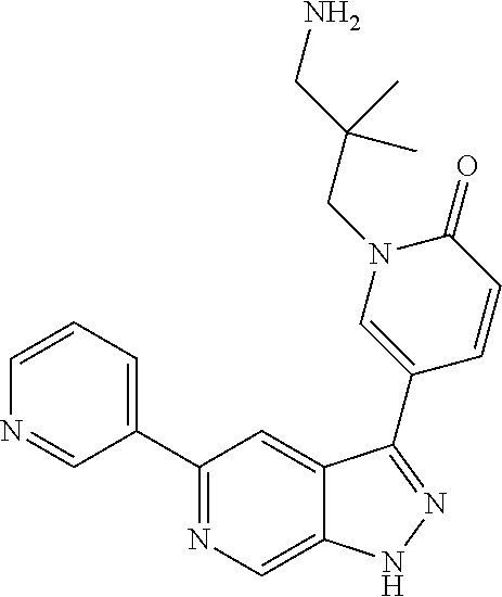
C1(C2=CC=CN=C2)=NC=C2C(=C1)C(C1=CN(CC(CN)(C)C)C(=O)C=C1)=NN2
